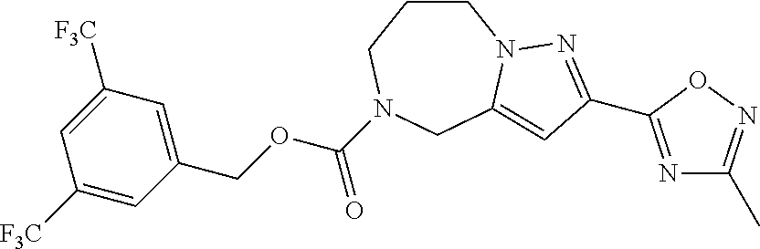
C1CCN(C(OCC2=CC([F3C])=CC([F3C])=C2)=O)CC2=CC(C3=NC(C)=NO3)=NN12
